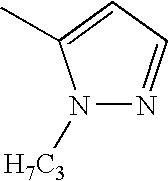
C1=C(C)N([H7C3])N=C1
